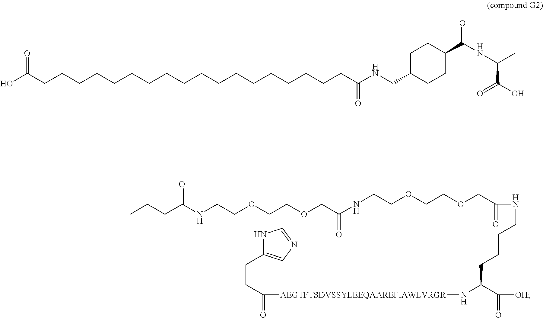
C(C(C([OH])=O)N[AEGTFTSDVSSYLEEQAAREFIAWLVRGR]C(CCC1=CN=CN1)=O)CCCNC(=O)COCCOCCNC(COCCOCCNC(CCC)=O)=O.OC(CCCCCCCCCCCCCCCCCCC(NCC1CCC(C(NC(C)C(=O)O)=O)CC1)=O)=O
